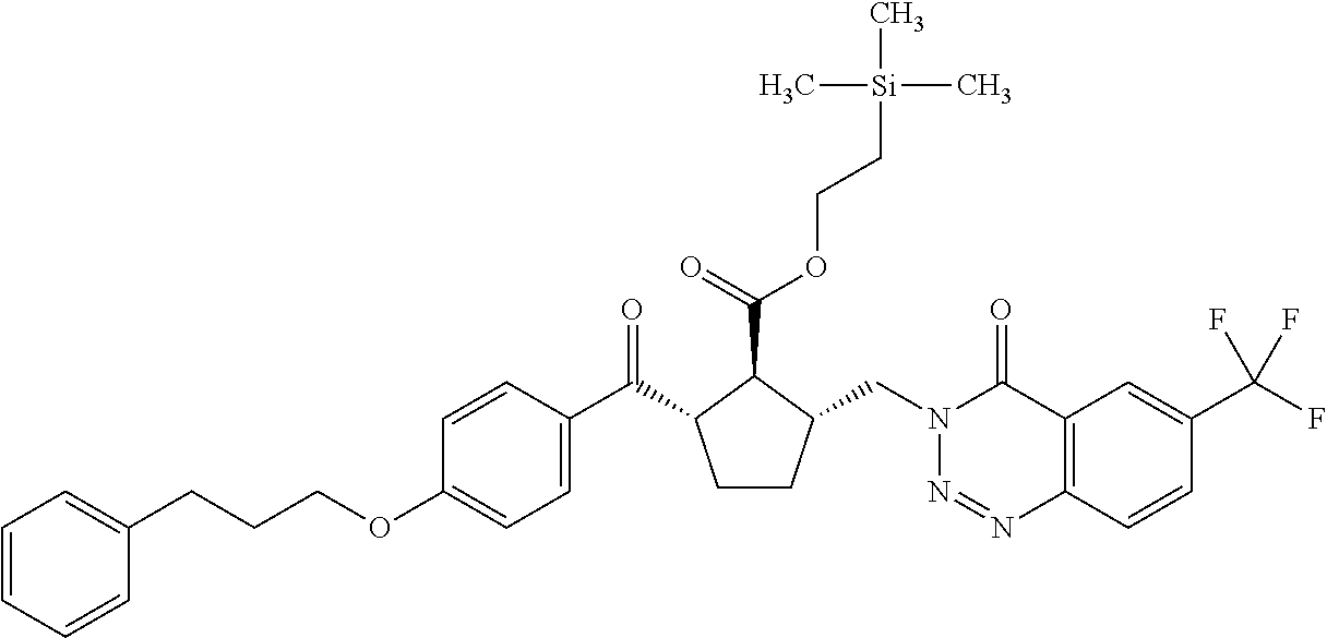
C1(OCCCC2=CC=CC=C2)=CC=C(C(C2CCC(CN3N=NC4=C(C3=O)C=C(C(F)(F)F)C=C4)C2C(=O)OCC[Si](C)(C)C)=O)C=C1
